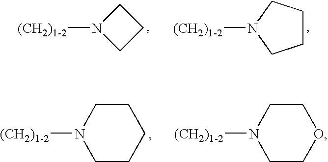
N1([(CH2)1-2])CCC1.N1([(CH2)1-2])CCCC1.N1([(CH2)1-2])CCCCC1.N1([(CH2)1-2])CCOCC1
